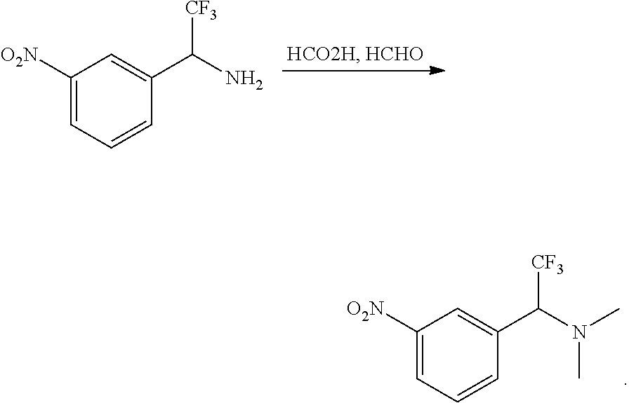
C1([O2N])=CC=CC(C(N(C)C)[CF3])=C1.C1([O2N])=CC=CC(C(N)[CF3])=C1
